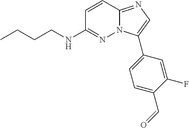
C1=CC2=NC=C(C3=CC=C(C=O)C(F)=C3)N2N=C1NCCCC
